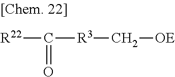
[R22]C(=O)[R3]C[OE]
